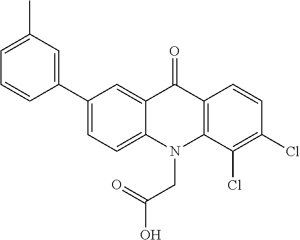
C12=CC(C3=CC(C)=CC=C3)=CC=C1N(CC(O)=O)C1=C(C2=O)C=CC(Cl)=C1Cl
